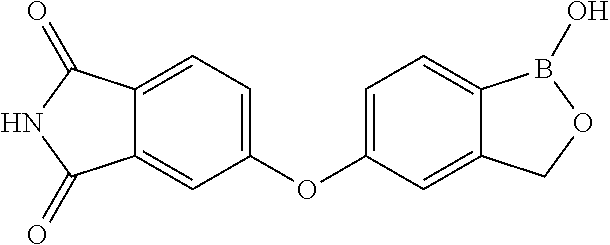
C12=CC=C(OC3=CC=C4C(=C3)COB4O)C=C1C(=O)NC2=O
